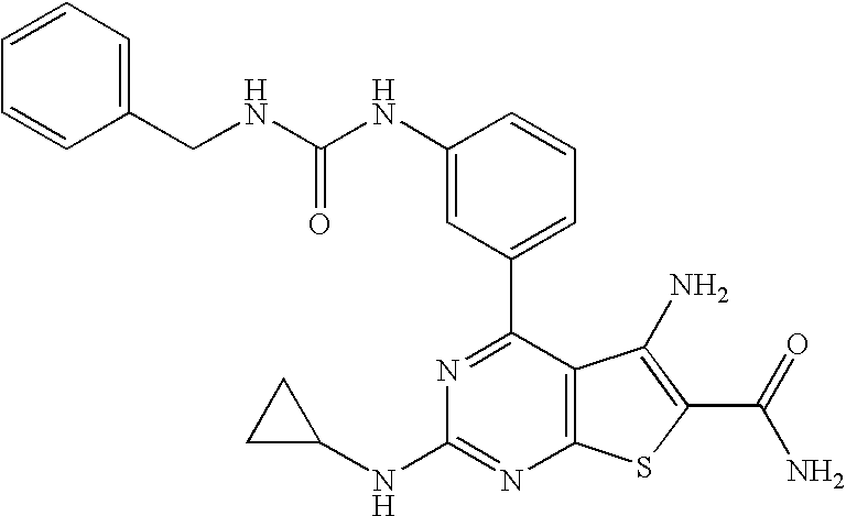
C1(NC(NCC2=CC=CC=C2)=O)=CC(C2=NC(NC3CC3)=NC3=C2C(N)=C(C(N)=O)S3)=CC=C1
